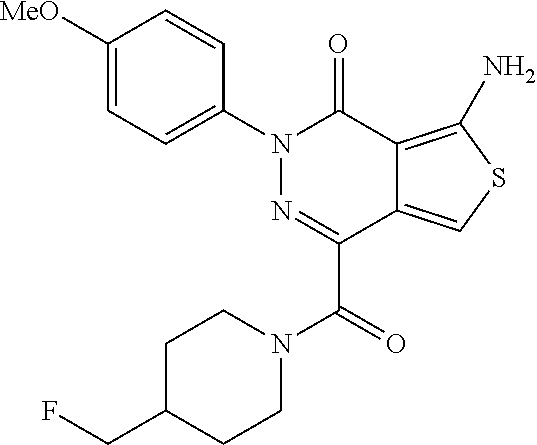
C1([MeO])=CC=C(N2N=C(C(=O)N3CCC(CF)CC3)C3=CSC(N)=C3C2=O)C=C1
